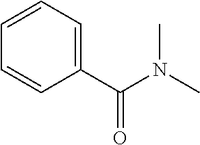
C1(C(N(C)C)=O)=CC=CC=C1
